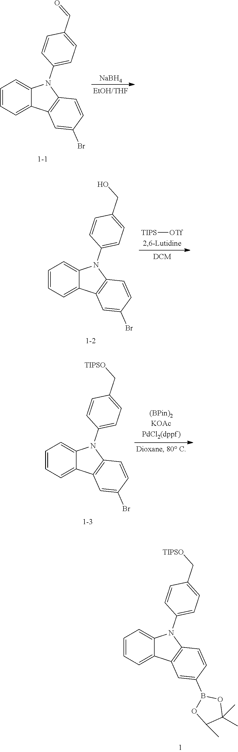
C1=CC=C2C(=C1)N(C1=CC=C(C[TIPSO])C=C1)C1=C2C=C(B2OC(C)C(C)(C)O2)C=C1.C1=CC=C2C(=C1)N(C1=CC=C(C=O)C=C1)C1=C2C=C(Br)C=C1.[NaBH4].C1=CC=C2C(=C1)N(C1=CC=C(CO)C=C1)C1=C2C=C(Br)C=C1.[TIPS][OTf].C1=CC=C2C(=C1)N(C1=CC=C(C[TIPSO])C=C1)C1=C2C=C(Br)C=C1
